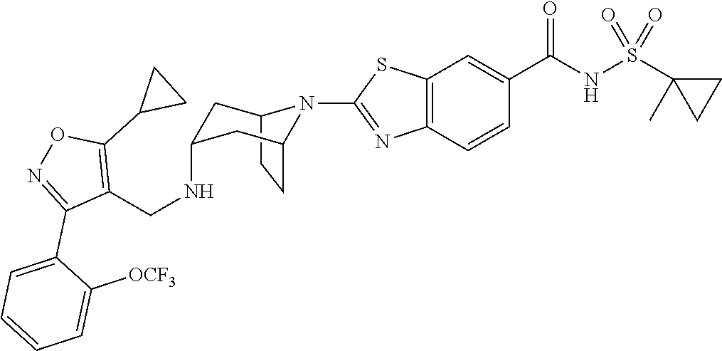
C12CCC(CC(NCC3=C(C4CC4)ON=C3C3=CC=CC=C3[OCF3])C1)N2C1=NC2=C(C=C(C(NS(C3(C)CC3)(=O)=O)=O)C=C2)S1
